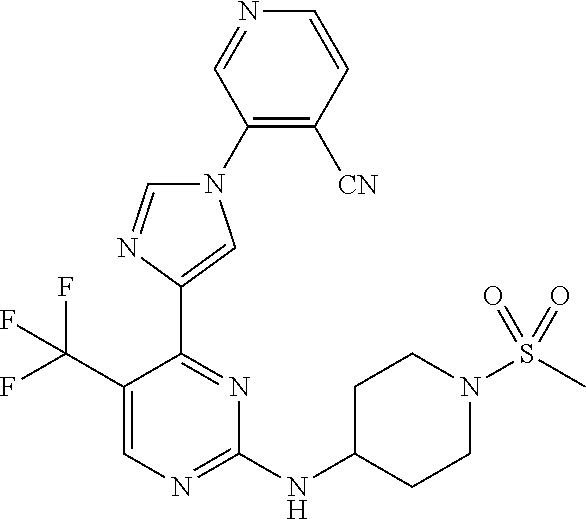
C1(N2C=NC(C3=NC(NC4CCN(S(C)(=O)=O)CC4)=NC=C3C(F)(F)F)=C2)=C([CN])C=CN=C1
